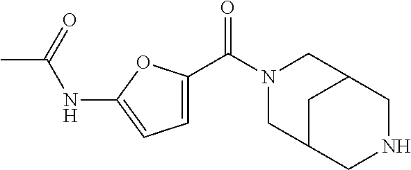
N1(C(C2=CC=C(NC(=O)C)O2)=O)CC2CNCC(C1)C2
